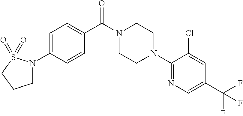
C1=C(N2CCCS2(=O)=O)C=CC(C(N2CCN(C3=NC=C(C(F)(F)F)C=C3Cl)CC2)=O)=C1
